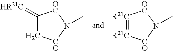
C1(=[HR21C])C[CO]N(C)[OC]1.[R21C]1=[R21C][CO]N(C)[OC]1
